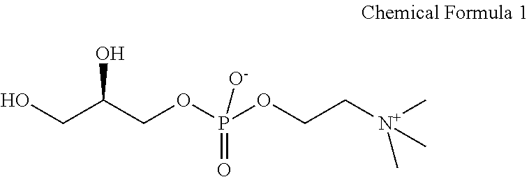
C(C(COP(OCC[N+](C)(C)C)(=O)[O-])O)O
